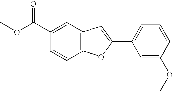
O(C(C1=CC2=C(C=C1)OC(C1=CC=CC(OC)=C1)=C2)=O)C
